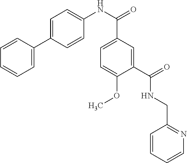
C1=CC=CC=C1C1=CC=C(NC(C2=CC=C(OC)C(C(=O)NCC3=NC=CC=C3)=C2)=O)C=C1
